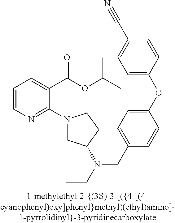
C1=CN=C(N2CC(N(CC)CC3=CC=C(OC4=CC=C(C#N)C=C4)C=C3)CC2)C(C(OC(C)C)=O)=C1
